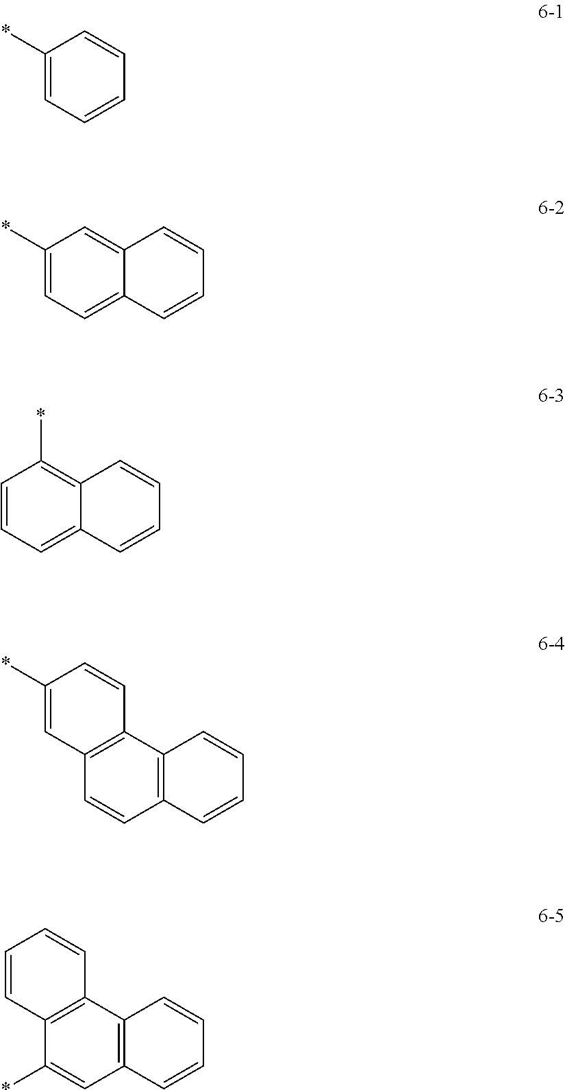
C1(*)=CC=CC=C1.C1(*)=CC=C2C(=C1)C=CC=C2.C1=CC=C2C(=C1*)C=CC=C2.C1(*)=CC2=C(C=C1)C1=C(C=C2)C=CC=C1.C1=CC2=C(C=C1)C1=C(C=C2*)C=CC=C1
